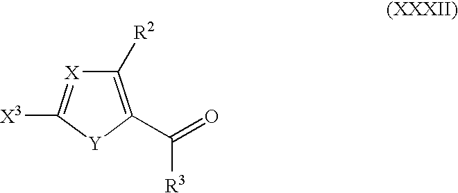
C1([R2])=C(C(=O)[R3])[Y]C([X3])=[X]1
